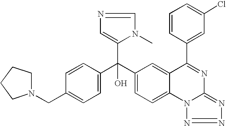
C1=C(CN2CCCC2)C=CC(C(C2=CC=C3C(=C2)C(C2=CC(Cl)=CC=C2)=NC2=NN=NN32)(C2=CN=CN2C)O)=C1
